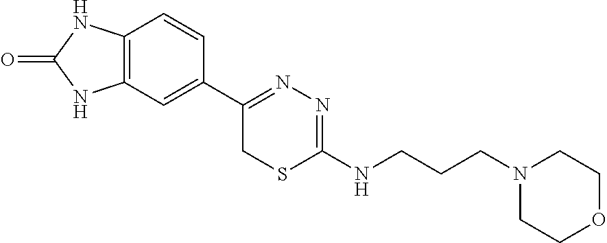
C12=C(C=C(C3=NN=C(NCCCN4CCOCC4)SC3)C=C1)NC(=O)N2
